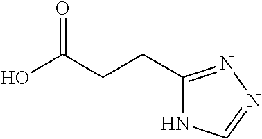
OC(CCC1=NN=CN1)=O
